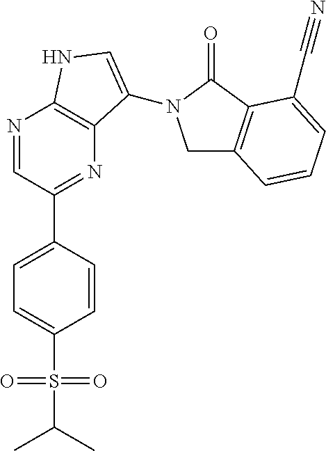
C1=C(S(=O)(=O)C(C)C)C=CC(C2=NC3=C(N=C2)NC=C3N2CC3=C(C2=O)C(C#N)=CC=C3)=C1
